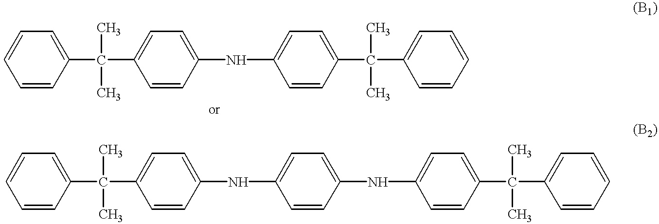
C1=C(C(C2=CC=C(NC3=CC=C(C(C)(C4=CC=CC=C4)C)C=C3)C=C2)(C)C)C=CC=C1.C1=C(C(C2=CC=C(NC3=CC=C(NC4=CC=C(C(C)(C5=CC=CC=C5)C)C=C4)C=C3)C=C2)(C)C)C=CC=C1
